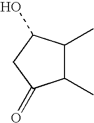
C1(C)C(C)C(O)CC1=O
